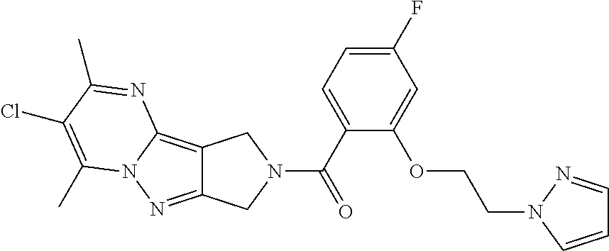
C1(F)=CC=C(C(=O)N2CC3=NN4C(=C3C2)N=C(C)C(Cl)=C4C)C(OCCN2N=CC=C2)=C1
